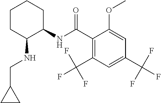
C1CC(NCC2CC2)C(NC(C2=C(C(F)(F)F)C=C(C(F)(F)F)C=C2OC)=O)CC1
